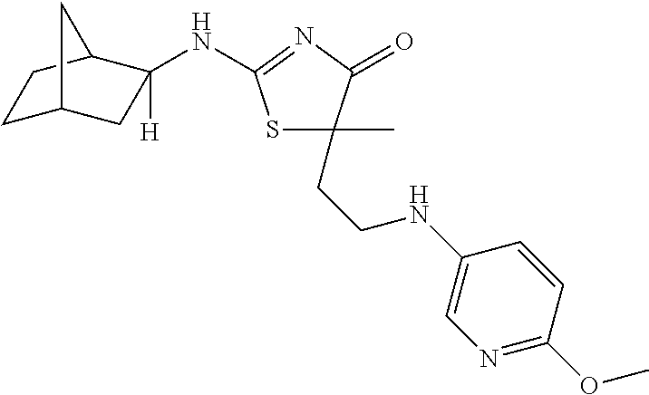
C1C2CC(NC3=NC(=O)C(C)(CCNC4=CN=C(OC)C=C4)S3)([H])C(C1)C2
